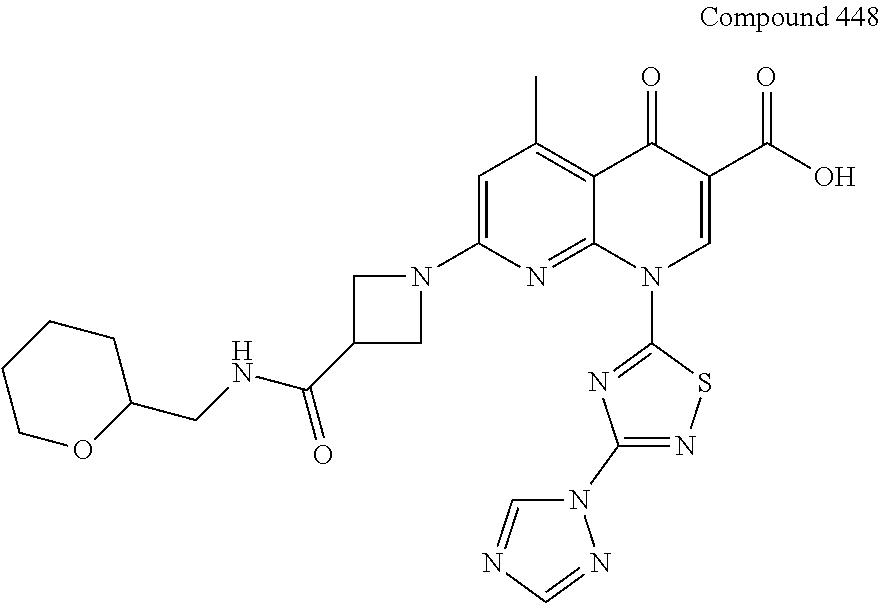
C1=C(N2CC(C(NCC3CCCCO3)=O)C2)N=C2C(=C1C)C(=O)C(C(O)=O)=CN2C1=NC(N2C=NC=N2)=NS1
